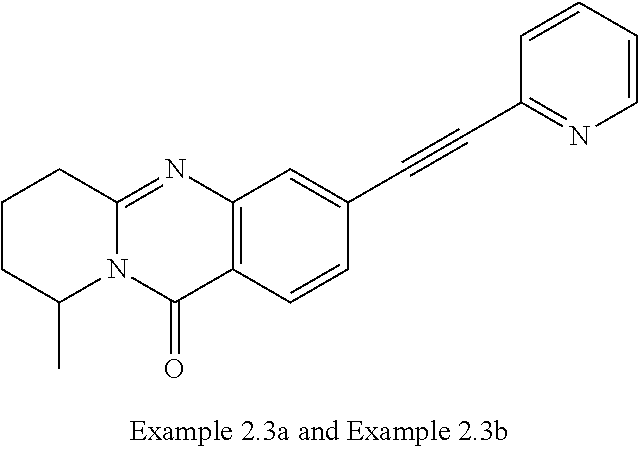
C12=NC3=C(C(=O)N1C(C)CCC2)C=CC(C#CC1=NC=CC=C1)=C3
